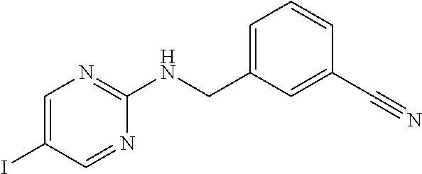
C1=C(CNC2=NC=C(I)C=N2)C=C(C#N)C=C1
